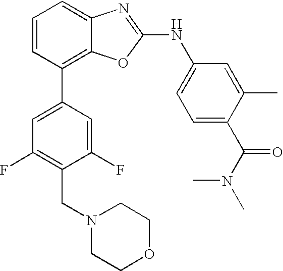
C1=CC(C2=CC(F)=C(CN3CCOCC3)C(F)=C2)=C2C(=C1)N=C(NC1=CC=C(C(N(C)C)=O)C(C)=C1)O2
